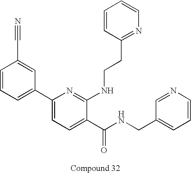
C1=CC=C(C2=CC=C(C(NCC3=CC=CN=C3)=O)C(NCCC3=NC=CC=C3)=N2)C=C1C#N
